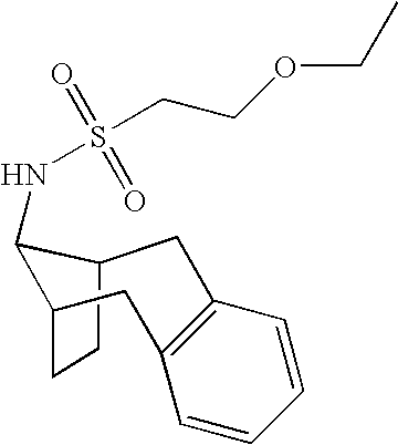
C12CCC(CC3=C(C=CC=C3)C1)C2NS(CCOCC)(=O)=O
